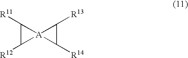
[A]12(C([R11])C1[R12])C([R14])C2[R13]
